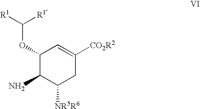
C1(OC([R1])[R1])C(N)C([NR5R6])CC([CO2R2])=C1
